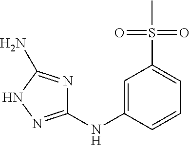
C1=C(NC2=NNC(N)=N2)C=CC=C1S(C)(=O)=O
